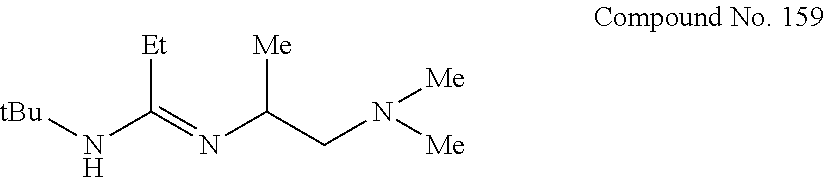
[tBu]NC(=NC(CN([Me])[Me])[Me])[Et]
